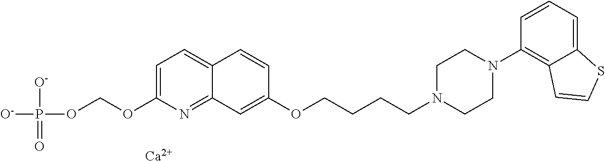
C1=C(OCOP([O-])(=O)[O-])N=C2C(=C1)C=CC(OCCCCN1CCN(C3=C4C(=CC=C3)SC=C4)CC1)=C2.[Ca]
